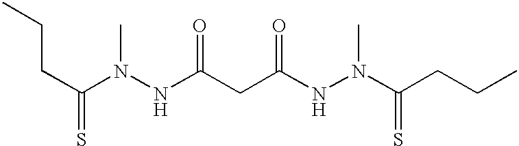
C(N(NC(CC(NN(C(CCC)=S)C)=O)=O)C)(CCC)=S
